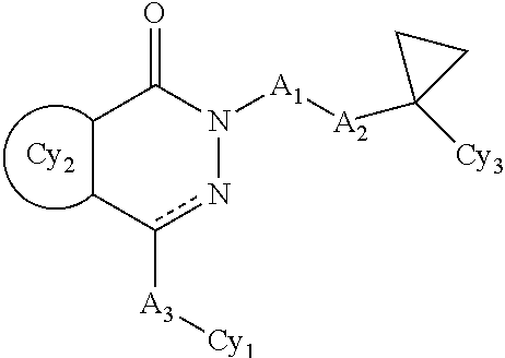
C1Cc([A3][Cy1])nN([A1][A2]C2([Cy3])CC2)C1=O.[Cy2]
